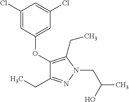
C1(Cl)=CC(OC2=C(CC)N(CC(C)O)N=C2CC)=CC(Cl)=C1
